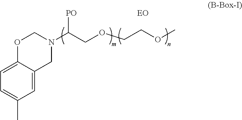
C12=CC=C(C)C=C1CN(C(COCCOC)[PO])CO2.[EO]
